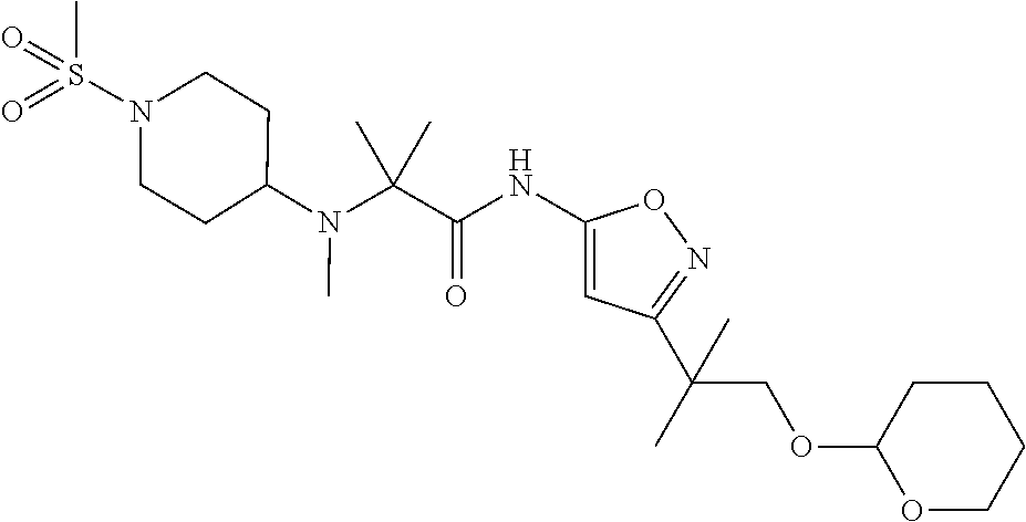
N(C(C(NC1=CC(C(C)(COC2OCCCC2)C)=NO1)=O)(C)C)(C1CCN(S(=O)(C)=O)CC1)C
